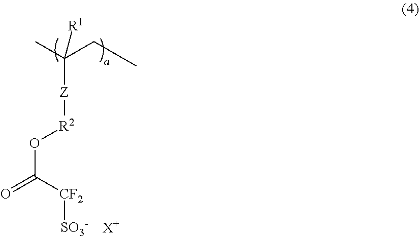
O(C([CF2][SO3-])=O)[R2][Z]C(C)(CC)[R1].[X+]
